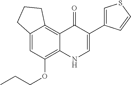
C12=C3C(=CC(OCCC)=C1NC=C(C1=CSC=C1)C2=O)CCC3
